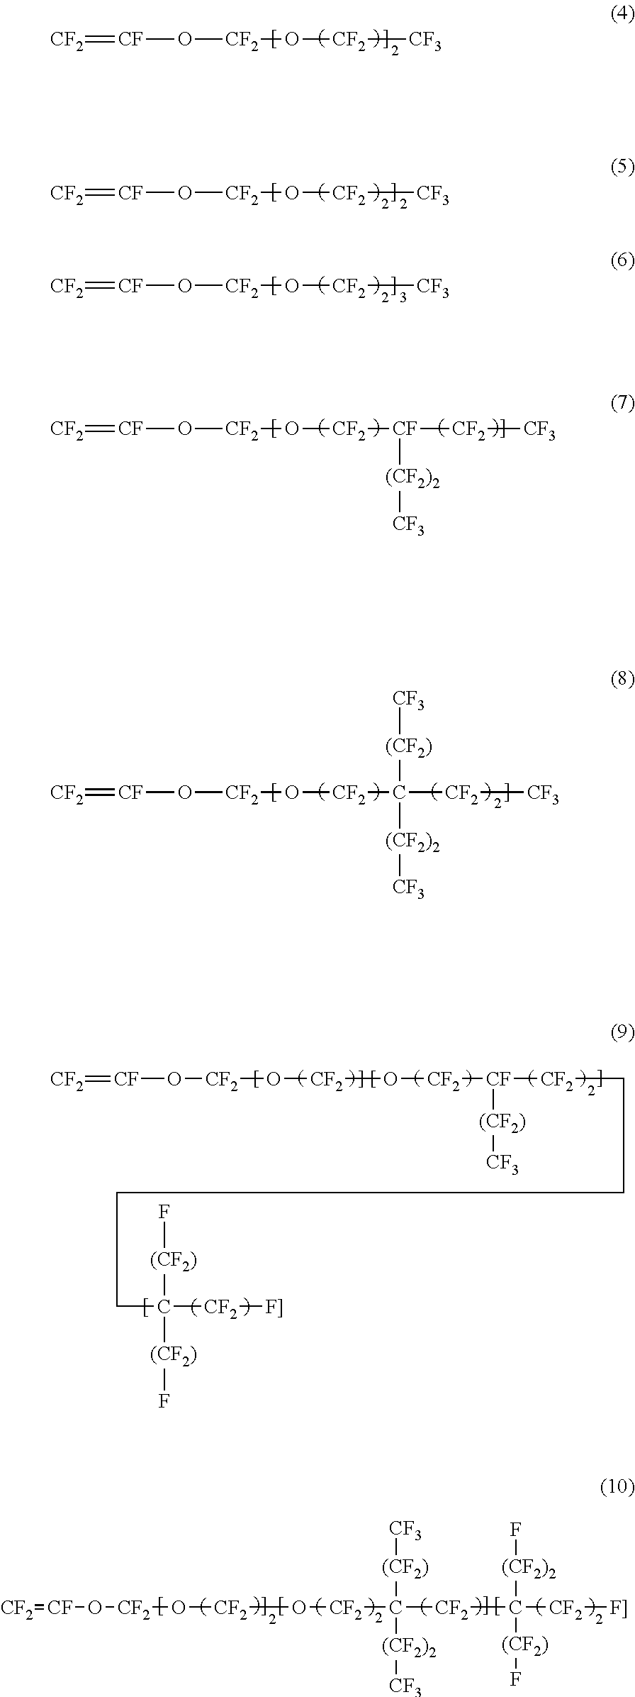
[CF2]=[CF]O[CF2]O[CF2][CF3].[CF2]=[CF]O[CF2]O[CF2][CF3].[CF2]=[CF]O[CF2]O[CF2][CF3].[CF2]=[CF]O[CF2]O[CF2][CF]([CF2][CF3])[(CF2)2][CF3].[CF2]=[CF]O[CF2]O[CF2]C([CF2][CF3])([(CF2)2][CF3])[(CF2)][CF3].[CF2]=[CF]O[CF2]O[CF2]O[CF2][CF]([CF2]CCCCC([CF2][F]])([(CF2)]F)[(CF2)]F)[(CF2)][CF3].[CF2]=[CF]O[CF2]O[CF2]O[CF2]C([CF2]C([CF2][F]])([(CF2)2]F)[(CF2)]F)([(CF2)2][CF3])[(CF2)][CF3]
